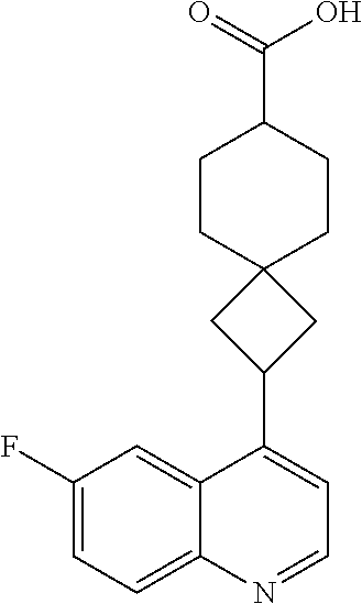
C12=CC=C(F)C=C1C(C1CC3(CCC(C(=O)O)CC3)C1)=CC=N2
